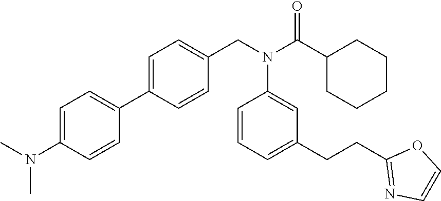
C1=C(N(C)C)C=CC(C2=CC=C(CN(C(C3CCCCC3)=O)C3=CC(CCC4=NC=CO4)=CC=C3)C=C2)=C1
